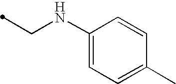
C1(NCC)=CC=C(C)C=C1
